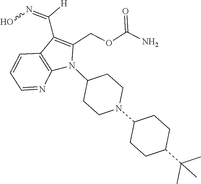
N1(C2CCN(C3CCC(C(C)(C)C)CC3)CC2)C(COC(N)=O)=C(C([H])=NO)C2=C1N=CC=C2
